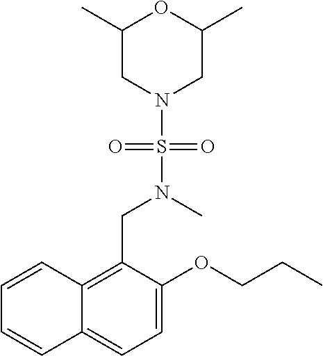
C1(C)CN(S(N(C)CC2=C3C(=CC=C2OCCC)C=CC=C3)(=O)=O)CC(C)O1
